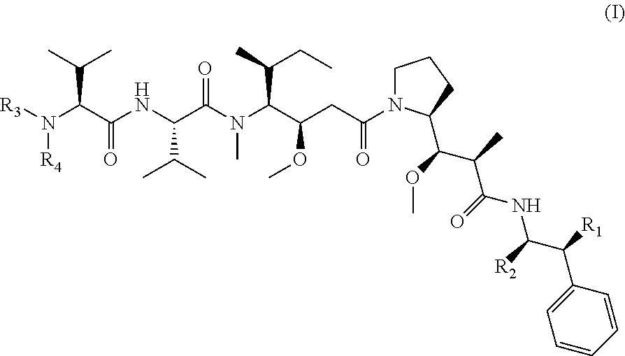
N(C(C(NC(C(N(C(C(CC(=O)N1CCCC1C(C(C)C(=O)NC(C([R1])C1=CC=CC=C1)[R2])OC)OC)C(C)CC)C)=O)C(C)C)=O)C(C)C)([R3])[R4]
